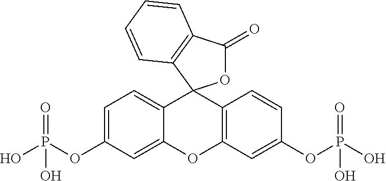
C12=CC=C(OP(O)(=O)O)C=C1OC1=C(C=CC(OP(O)(=O)O)=C1)C21OC(=O)C2=C1C=CC=C2
